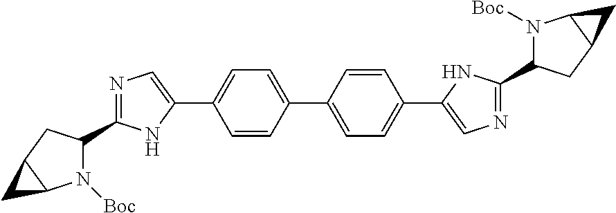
N1([Boc])C(C2=NC=C(C3=CC=C(C4=CC=C(C5=CN=C(C6N([Boc])C7C(C6)C7)N5)C=C4)C=C3)N2)CC2C1C2
